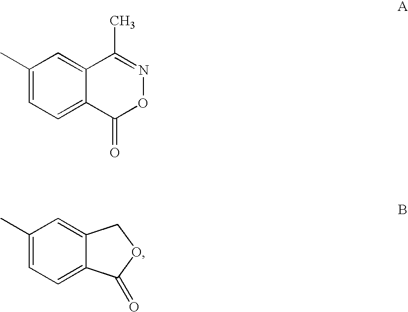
C1(C)=CC=C2C(=C1)C(C)=NOC2=O.C1(C)=CC=C2C(=C1)COC2=O
